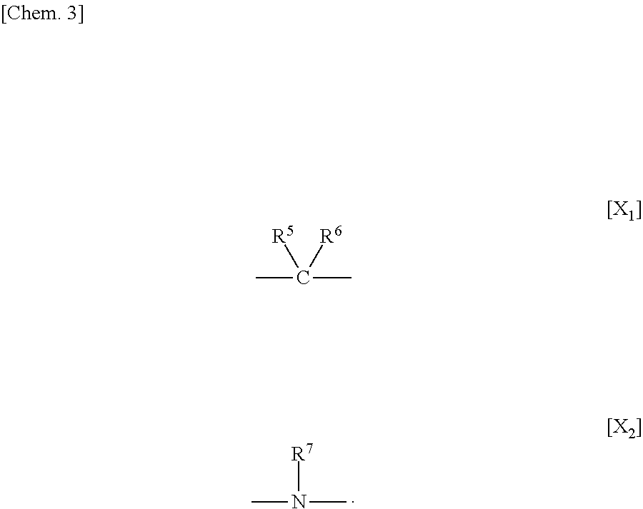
CN([R7])C.CC([R5])([R6])C
